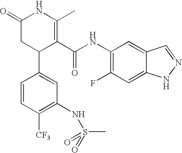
C1=CC([CF3])=C(NS(C)(=O)=O)C=C1C1C(C(NC2=C(F)C=C3C(=C2)C=NN3)=O)=C(C)NC(=O)C1
